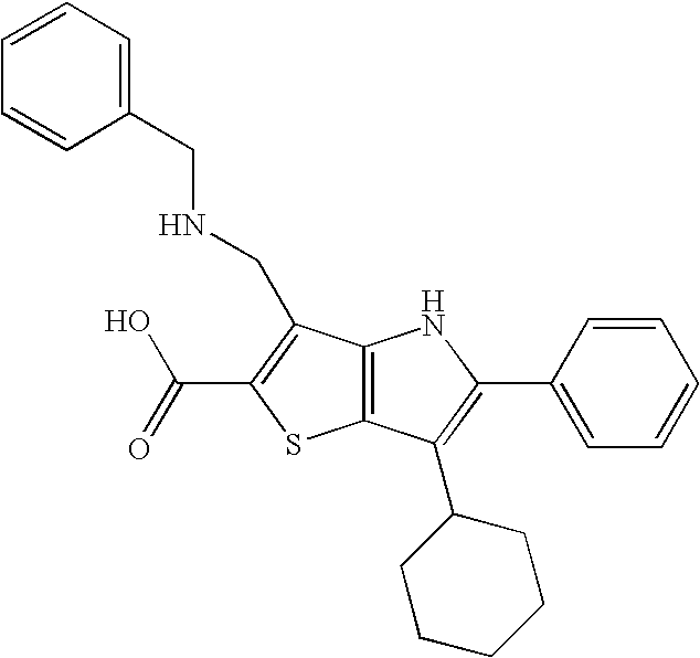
C12=C(C(C3CCCCC3)=C(C3=CC=CC=C3)N1)SC(C(=O)O)=C2CNCC1=CC=CC=C1
